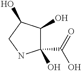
C1(C(=O)O)(O)C(O)C(O)CN1
